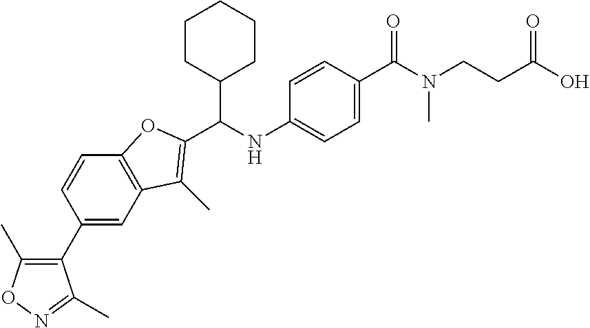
C1=C(NC(C2CCCCC2)C2=C(C)C3=C(C=CC(C4=C(C)ON=C4C)=C3)O2)C=CC(C(N(CCC(O)=O)C)=O)=C1
